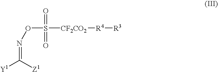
N(=C([Z1])[Y1])OS(=O)(=O)[CF2CO2][R4][R3]
